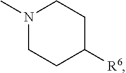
N1(C)CCC([R6])CC1
